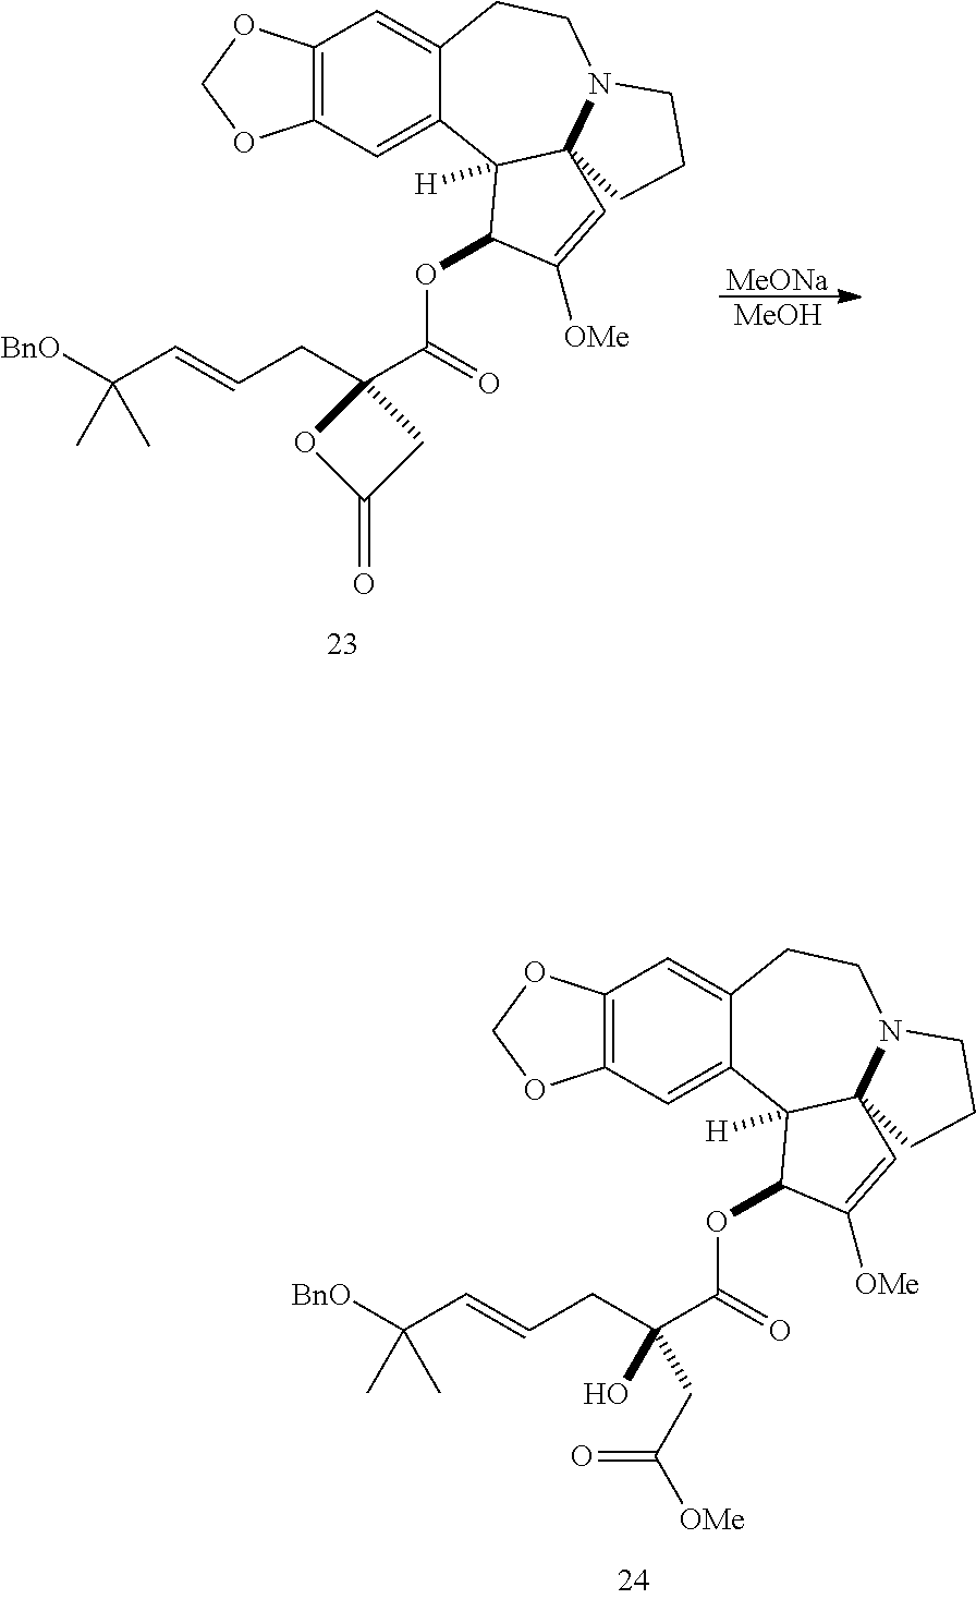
[MeONa].[MeOH].C12=C(C=C3C(=C1)CCN1C4(C3([H])C(OC(=O)C3(CC=CC([BnO])(C)C)OC(=O)C3)C([OMe])=C4)CCC1)OCO2.C12=C(C=C3C(=C1)CCN1C4(C3([H])C(OC(=O)C(CC=CC([BnO])(C)C)(O)CC([OMe])=O)C([OMe])=C4)CCC1)OCO2
